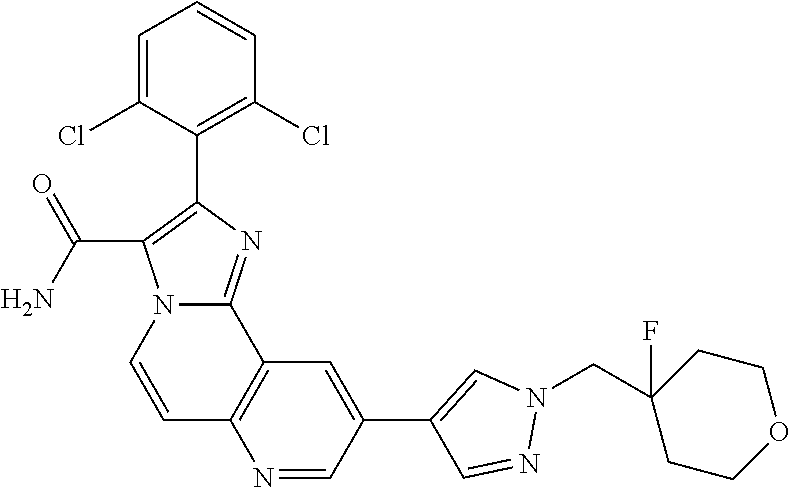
C1=C(Cl)C(C2=C(C(N)=O)N3C=CC4=C(C3=N2)C=C(C2=CN(CC3(F)CCOCC3)N=C2)C=N4)=C(Cl)C=C1
